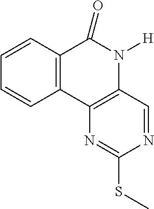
C1=CC2=C(C=C1)C1=C(N([H])C2=O)C=NC(SC)=N1
